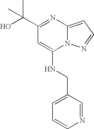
OC(C1=NC2=CC=NN2C(NCC2=CC=CN=C2)=C1)(C)C
